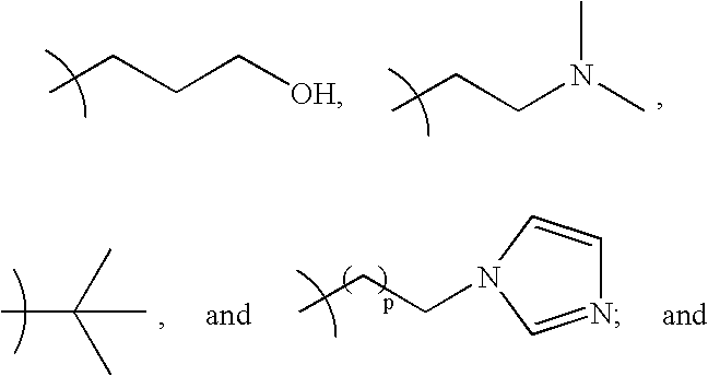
CCCC[OH].CCCN(C)C.CCCN1C=CN=C1.CC(C)(C)C
